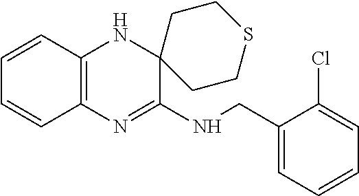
C1=CC2=C(C=C1)N=C(NCC1=CC=CC=C1Cl)C1(N2)CCSCC1
